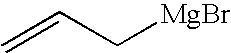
C=CC[MgBr]
